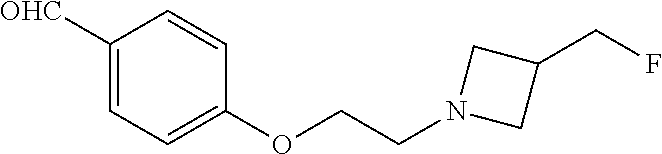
C1([OHC])=CC=C(OCCN2CC(CF)C2)C=C1
